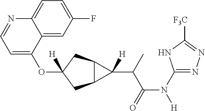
O(C1([H])CC2C(C1)C2(C(C(N([H])C1=NN=C([F3C])N1)=O)C)[H])C1=CC=NC2=CC=C(F)C=C12
